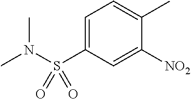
C1=C(S(N(C)C)(=O)=O)C=C([NO2])C(C)=C1
